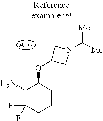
NC1C(F)(F)CCCC1OC1CN(C([Me])[Me])C1
